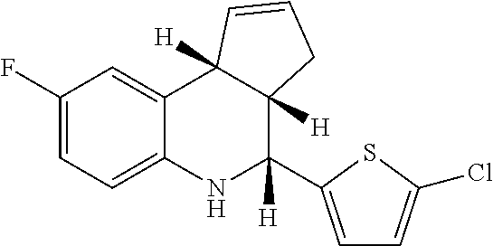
C1(F)=CC=C2C(=C1)C1([H])C([H])(C([H])(C3=CC=C(Cl)S3)N2)CC=C1
